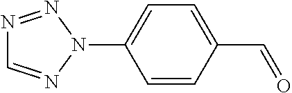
C1=CC(C=O)=CC=C1N1N=NC=N1
